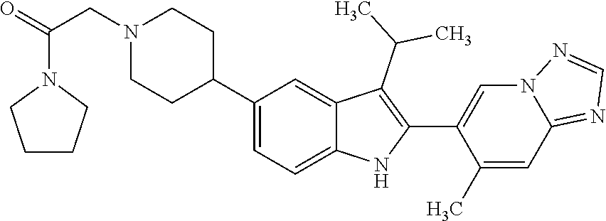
C1(C2CCN(CC(=O)N3CCCC3)CC2)=CC=C2C(=C1)C(C(C)C)=C(C1=CN3C(=NC=N3)C=C1C)N2
